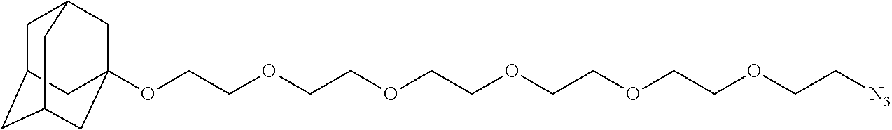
C1C2CC3CC(OCCOCCOCCOCCOCCOCC[N3])(CC1C3)C2
